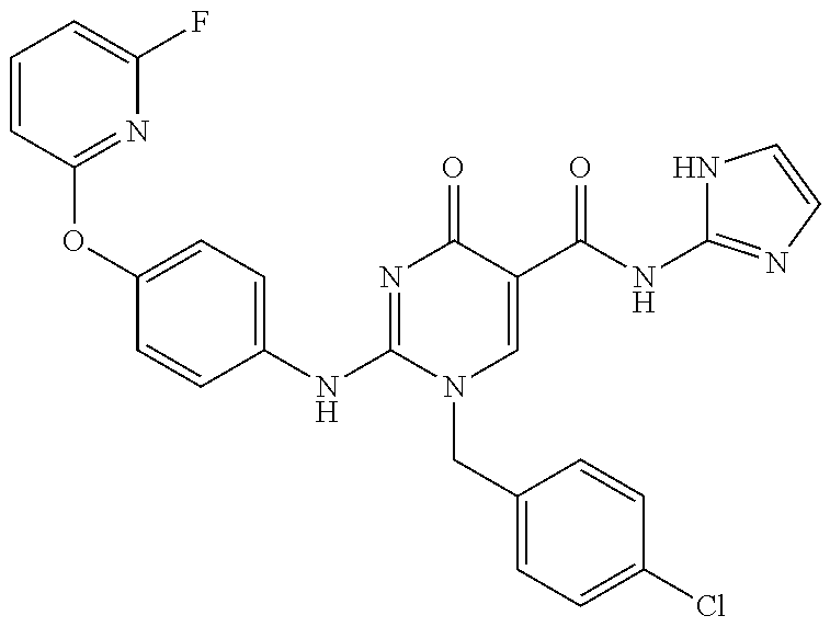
C1(NC2=NC(=O)C(C(NC3=NC=CN3)=O)=CN2CC2=CC=C(Cl)C=C2)=CC=C(OC2=NC(F)=CC=C2)C=C1
